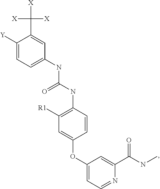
C1([Y])=CC=C(NC(NC2=C([R1])C=C(OC3=CC=NC(C(=O)NC)=C3)C=C2)=O)C=C1C([X])([X])[X]
